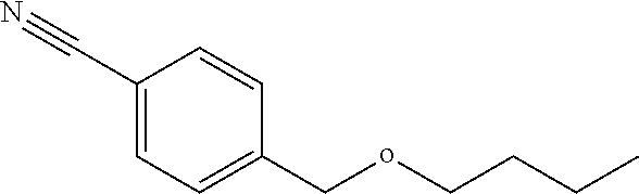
C1(C#N)=CC=C(CoCCCC)C=C1
